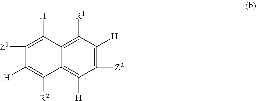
C1([Z2])=C([H])C([R1])=C2C(=C1[H])C([R2])=C([H])C([Z1])=C2[H]
